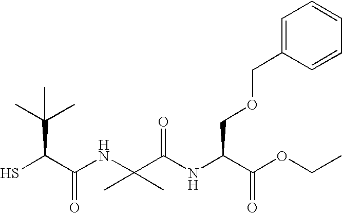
SC(C(NC(C(NC(C(OCC)=O)COCC1=CC=CC=C1)=O)(C)C)=O)C(C)(C)C
